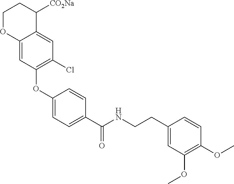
C1(OC2=C(Cl)C=C3C(=C2)OCCC3[CO2Na])=CC=C(C(NCCC2=CC(OC)=C(OC)C=C2)=O)C=C1
